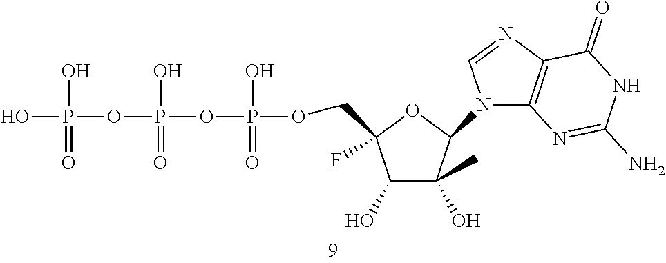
C1(O)C(O)(C)C(N2C3=C(N=C2)C(=O)NC(N)=N3)OC1(COP(O)(=O)OP(O)(OP(O)(O)=O)=O)F
